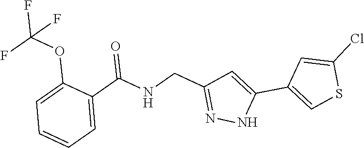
C1=C(C(=O)NCC2=NNC(C3=CSC(Cl)=C3)=C2)C(OC(F)(F)F)=CC=C1
